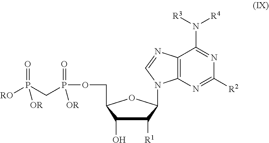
C1(O)C([R1])C(N2C3=C(N=C2)C(N([R3])[R4])=NC([R2])=N3)OC1COP(CP([RO])(=O)[OR])(=O)[OR]
